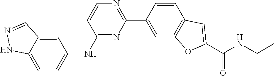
C1(NC2=CC=C3C(=C2)C=NN3)=NC(C2=CC3=C(C=C2)C=C(C(NC(C)C)=O)O3)=NC=C1
